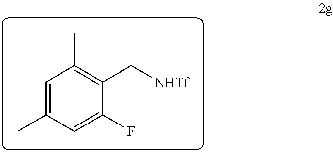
C1=C(C)C=C(F)C(C[NHTf])=C1C
